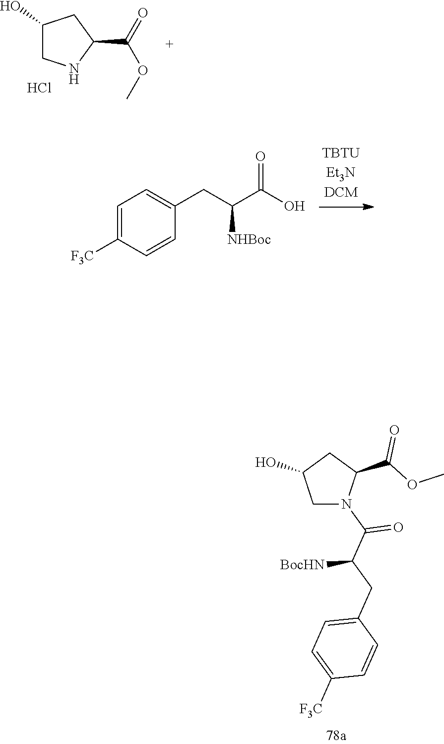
C1(O)CNC(C(OC)=O)C1.Cl.C1=C([F3C])C=CC(CC(C(O)=O)[NHBoc])=C1.C1N(C(C(CC2=CC=C([F3C])C=C2)[BocHN])=O)C(C(OC)=O)CC1O
